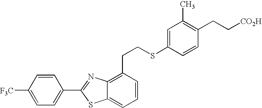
C1=CC([F3C])=CC=C1C1=NC2=C(CCSC3=CC(C)=C(CC[CO2H])C=C3)C=CC=C2S1
